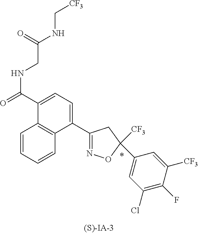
C1=CC=CC2=C1C(C(=O)NCC(NC[CF3])=O)=CC=C2C1=NOC(C2=CC(Cl)=C(F)C([CF3])=C2)([CF3])C1
